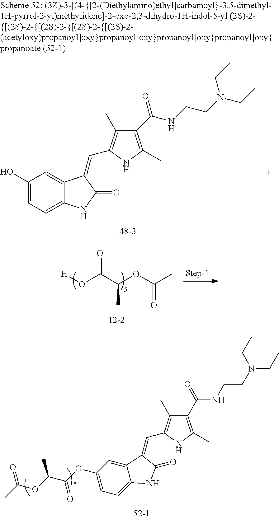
[H]OC(C(OC(C)=O)C)=O.C1(O)=CC=C2C(=C1)C(=CC1=C(C)C(C(NCCN(CC)CC)=O)=C(C)N1)C(=O)N2.C1=C(OC(C(OC(C)=O)C)=O)C=C2C(=C1)NC(=O)C2=CC1=C(C)C(C(NCCN(CC)CC)=O)=C(C)N1
